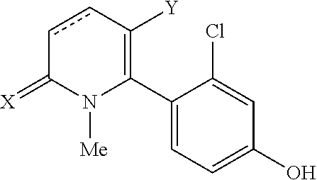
C1(C2=C([Y])ccC(=[X])N2[Me])=CC=C(O)C=C1Cl
